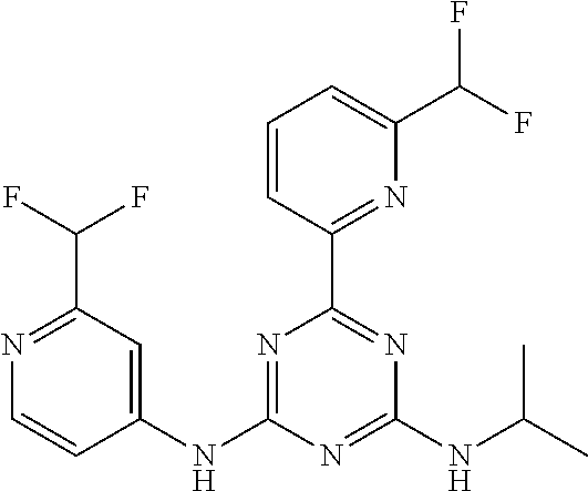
N1=C(C(F)F)C=C(NC2=NC(C3=NC(C(F)F)=CC=C3)=NC(NC(C)C)=N2)C=C1
